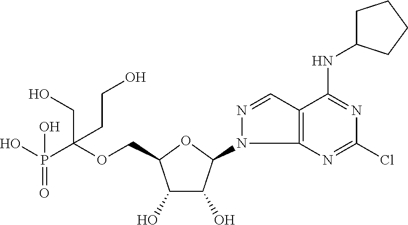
C(OCC1C(O)C(O)C(N2C3=C(C=N2)C(NC2CCCC2)=NC(Cl)=N3)O1)(P(O)(=O)O)(CO)CCO
